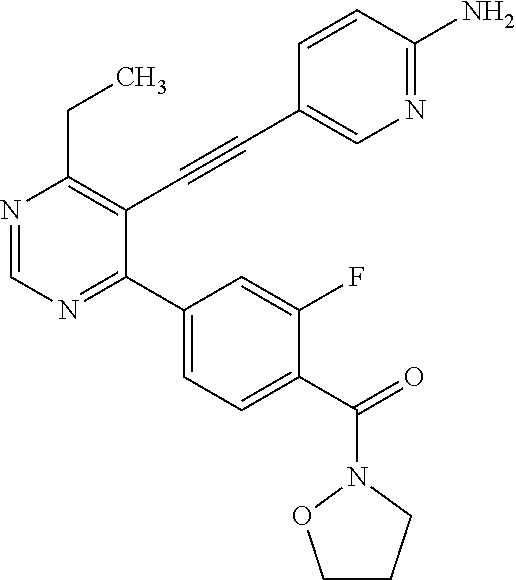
N1=CN=C(C2=CC=C(C(N3OCCC3)=O)C(F)=C2)C(C#CC2=CN=C(N)C=C2)=C1CC
